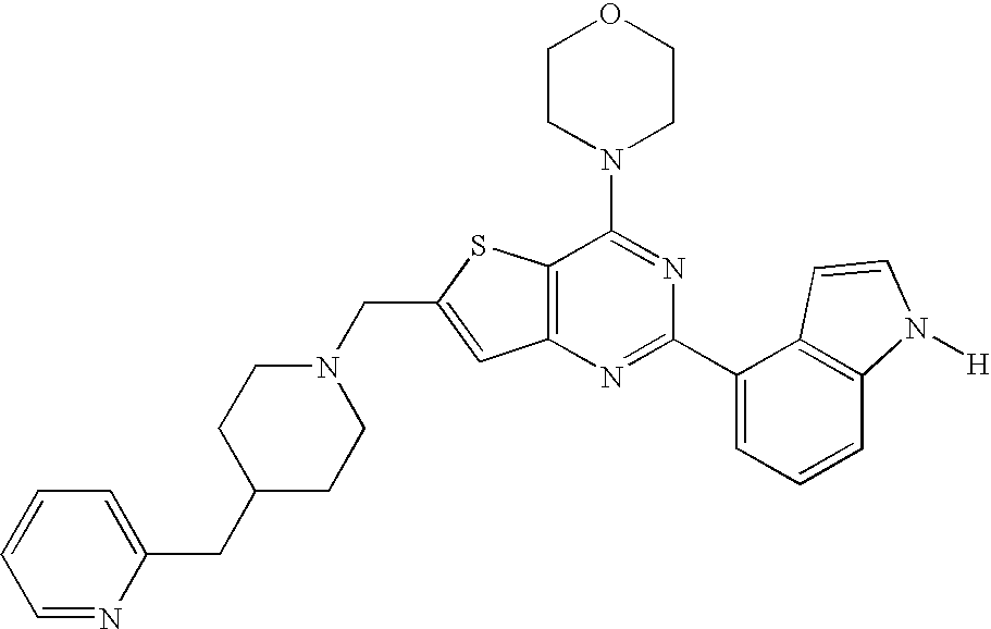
N1(CC2=CC3=C(S2)C(N2CCOCC2)=NC(C2=CC=CC4=C2C=CN4[H])=N3)CCC(CC2=CC=CC=N2)CC1
